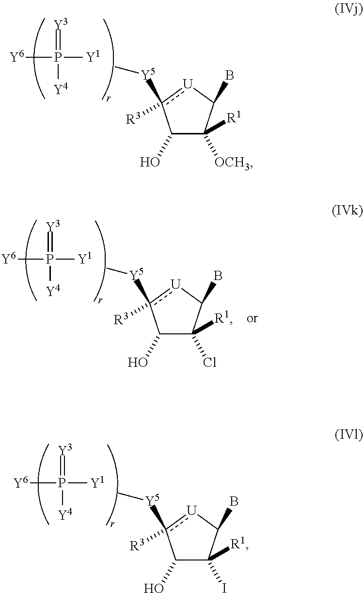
[Y3]=P([Y4])([Y6])[Y1].C1(O)C([OCH3])([R1])C(B)[U]c1([Y5]C)[R3].[Y3]=P([Y4])([Y6])[Y1].C1(O)C(Cl)([R1])C(B)[U]c1([Y5]C)[R3].[Y3]=P([Y4])([Y6])[Y1].C1(O)C(I)([R1])C(B)[U]c1([Y5]C)[R3]
